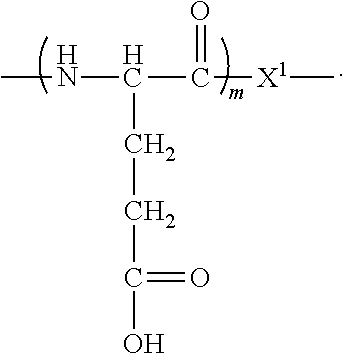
CNC(C(=O)[X1]C)CCC(=O)O
